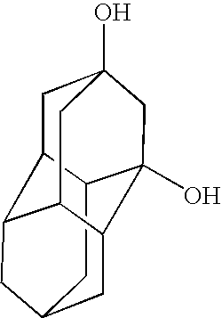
C12CC3CC4C1(O)CC1(O)CC2C(C3)C4C1
